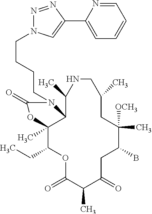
O1C(=O)C(C)C(=O)CC(B)C([OCH3])(C)CC(C)CNC(C)C2C(C)(C1CC)OC(=O)N2CCCCN1N=NC(C2=CC=CC=N2)=C1
